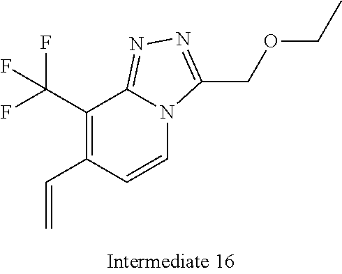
C1(C(F)(F)F)=C(C=C)C=CN2C1=NN=C2COCC
